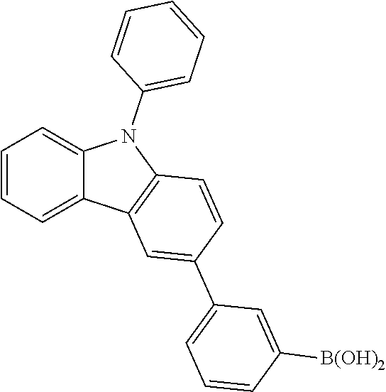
C1=CC=C2C(=C1)C1=C(N2C2=CC=CC=C2)C=CC(C2=CC=CC([B(OH)2])=C2)=C1
